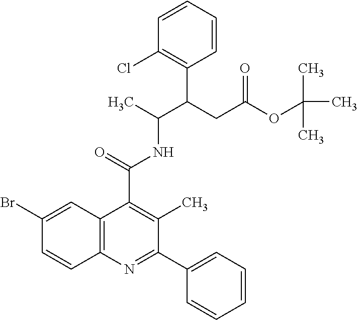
C1=CC=CC(C(CC(OC(C)(C)C)=O)C(NC(C2=C(C)C(C3=CC=CC=C3)=NC3=C2C=C(Br)C=C3)=O)C)=C1Cl
